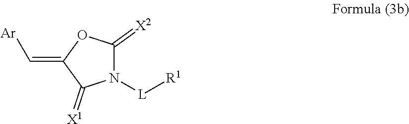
N1([L][R1])C(=[X2])OC(=C[Ar])C1=[X1]
